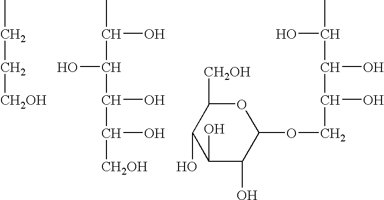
CCC[CH2OH].CC(C(C(C([CH2OH])O)O)O)O.O1C([CH2OH])C(O)C(O)C(O)C1OCC(C(C(C)O)O)O
